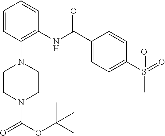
C1=CC(N2CCN(C(OC(C)(C)C)=O)CC2)=C(NC(C2=CC=C(S(=O)(C)=O)C=C2)=O)C=C1
